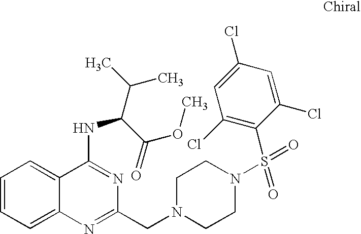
C1=CC=C2C(=C1)C(NC(C(C)C)C(=O)OC)=NC(CN1CCN(S(=O)(C3=C(Cl)C=C(Cl)C=C3Cl)=O)CC1)=N2
